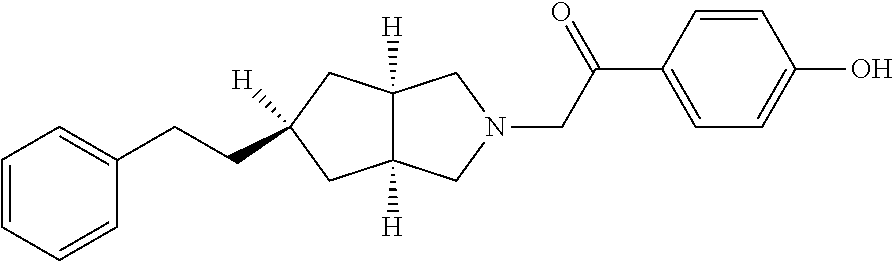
C12([H])C([H])(CC(CCC3=CC=CC=C3)([H])C1)CN(CC(C1=CC=C(O)C=C1)=O)C2
